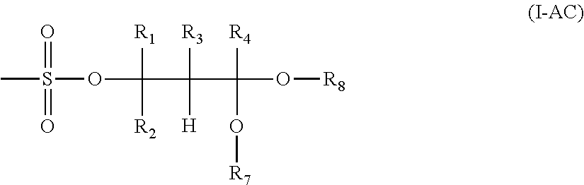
CS(OC(C(C(O[R8])([R4])O[R7])([R3])[H])([R1])[R2])(=O)=O
